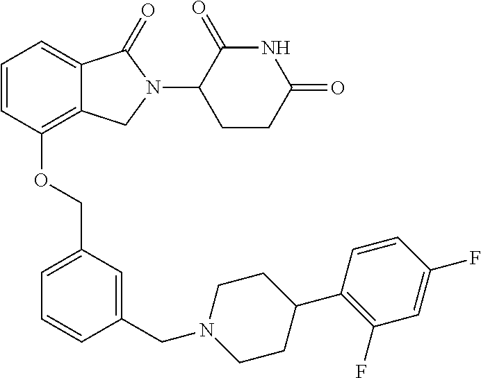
C1=CC(OCC2=CC=CC(CN3CCC(C4=C(F)C=C(F)C=C4)CC3)=C2)=C2C(=C1)C(=O)N(C1CCC(=O)NC1=O)C2
